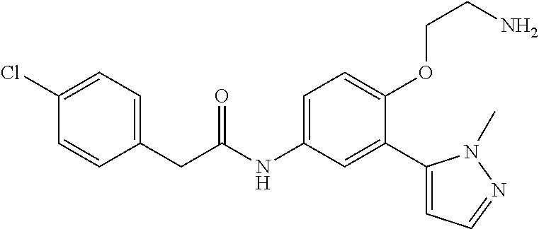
C1=CC(Cl)=CC=C1CC(=O)NC1=CC=C(OCCN)C(C2=CC=NN2C)=C1
